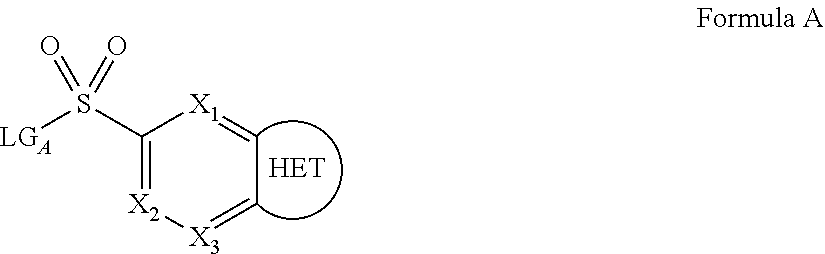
C1(S([LGA])(=O)=O)=[X2][X3]=CC=[X1]1
